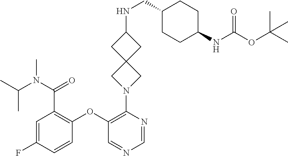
C1=C(F)C=CC(OC2=C(N3CC4(C3)CC(NCC3CCC(NC(OC(C)(C)C)=O)CC3)C4)N=CN=C2)=C1C(=O)N(C(C)C)C
